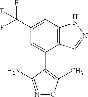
C12=C(C=C(C(F)(F)F)C=C1C1=C(C)ON=C1N)NN=C2
